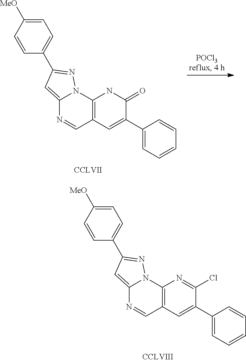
C1(C2=NN3C(=C2)N=CC2=C3N=C(Cl)C(C3=CC=CC=C3)=C2)=CC=C([MeO])C=C1.C1(C2=NN3C(=C2)N=CC2=C3NC(=O)C(C3=CC=CC=C3)=C2)=CC=C([MeO])C=C1
